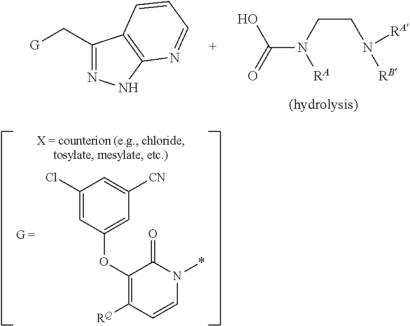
OC(=O)N(CCN([RB])[RA])[RA].C1(C[G])=NNC2=C1C=CC=N2.C1(Cl)=CC(OC2=C([RQ])C=CN(*)C2=O)=CC([CN])=C1
